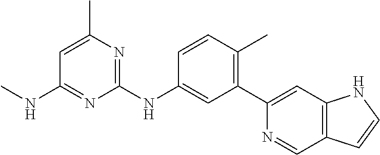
C1=C(C)N=C(NC2=CC(C3=CC4=C(C=N3)C=CN4)=C(C)C=C2)N=C1NC
